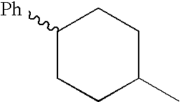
C1([Ph])CCC(C)CC1
